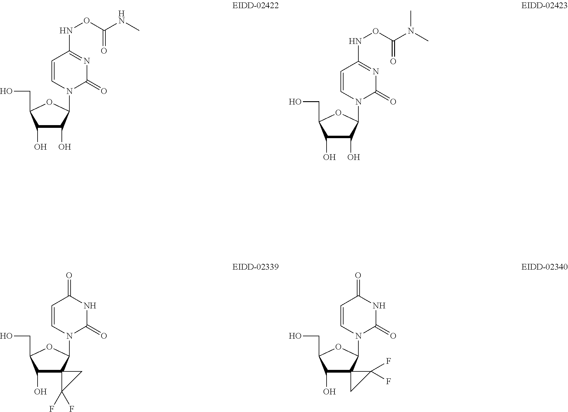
C1(O)C(O)C(CO)OC1N1C(=O)N=C(NOC(=O)NC)C=C1.C1(O)C(O)C(CO)OC1N1C(=O)N=C(NOC(=O)N(C)C)C=C1.C12(C(O)C(CO)OC1N1C(=O)NC(=O)C=C1)C(F)(F)C2.C12(C(O)C(CO)OC1N1C(=O)NC(=O)C=C1)CC2(F)F
